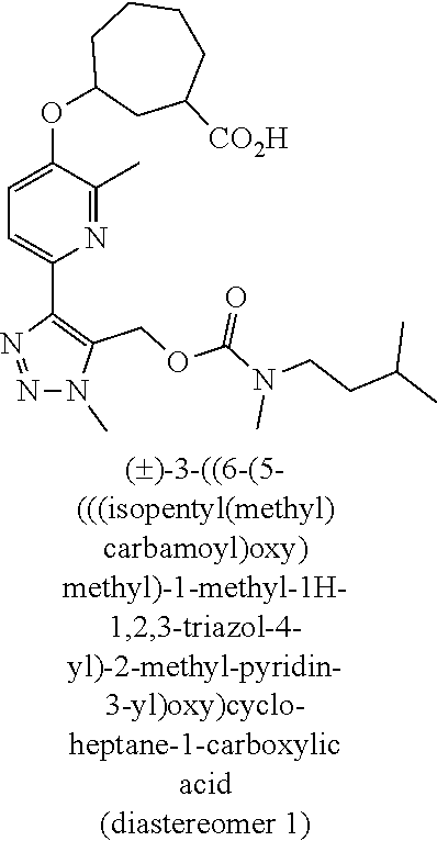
N1=C(C)C(OC2CC([CO2H])CCCC2)=CC=C1C1=C(COC(N(CCC(C)C)C)=O)N(C)N=N1
